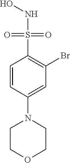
C1=CC(N2CCOCC2)=CC(Br)=C1S(NO)(=O)=O
